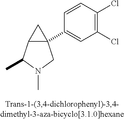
C12C(C3=CC(Cl)=C(Cl)C=C3)(C1)CN(C)C2C
